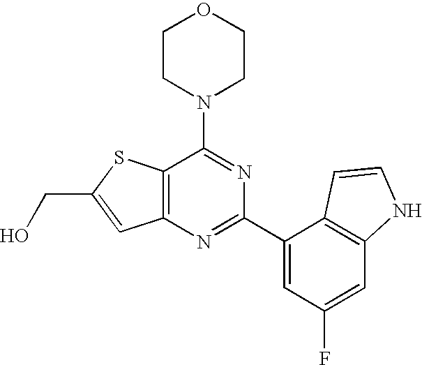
N1=C(N2CCOCC2)C2=C(N=C1C1=CC(F)=CC3=C1C=CN3)C=C(CO)S2
